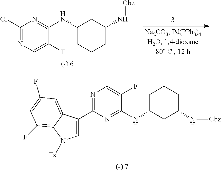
C1(NC2=NC(C3=CN([Ts])C4=C(F)C=C(F)C=C34)=NC=C2F)CCCC(N[Cbz])C1.C1(NC2=NC(Cl)=NC=C2F)CCCC(N[Cbz])C1
